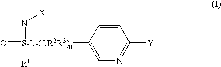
O=[S-L-(CR2R3)n](=N[X])([R1])C1=CN=C([Y])C=C1
